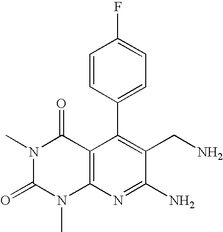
C1=CC(C2=C(CN)C(N)=NC3=C2C(=O)N(C)C(=O)N3C)=CC=C1F
